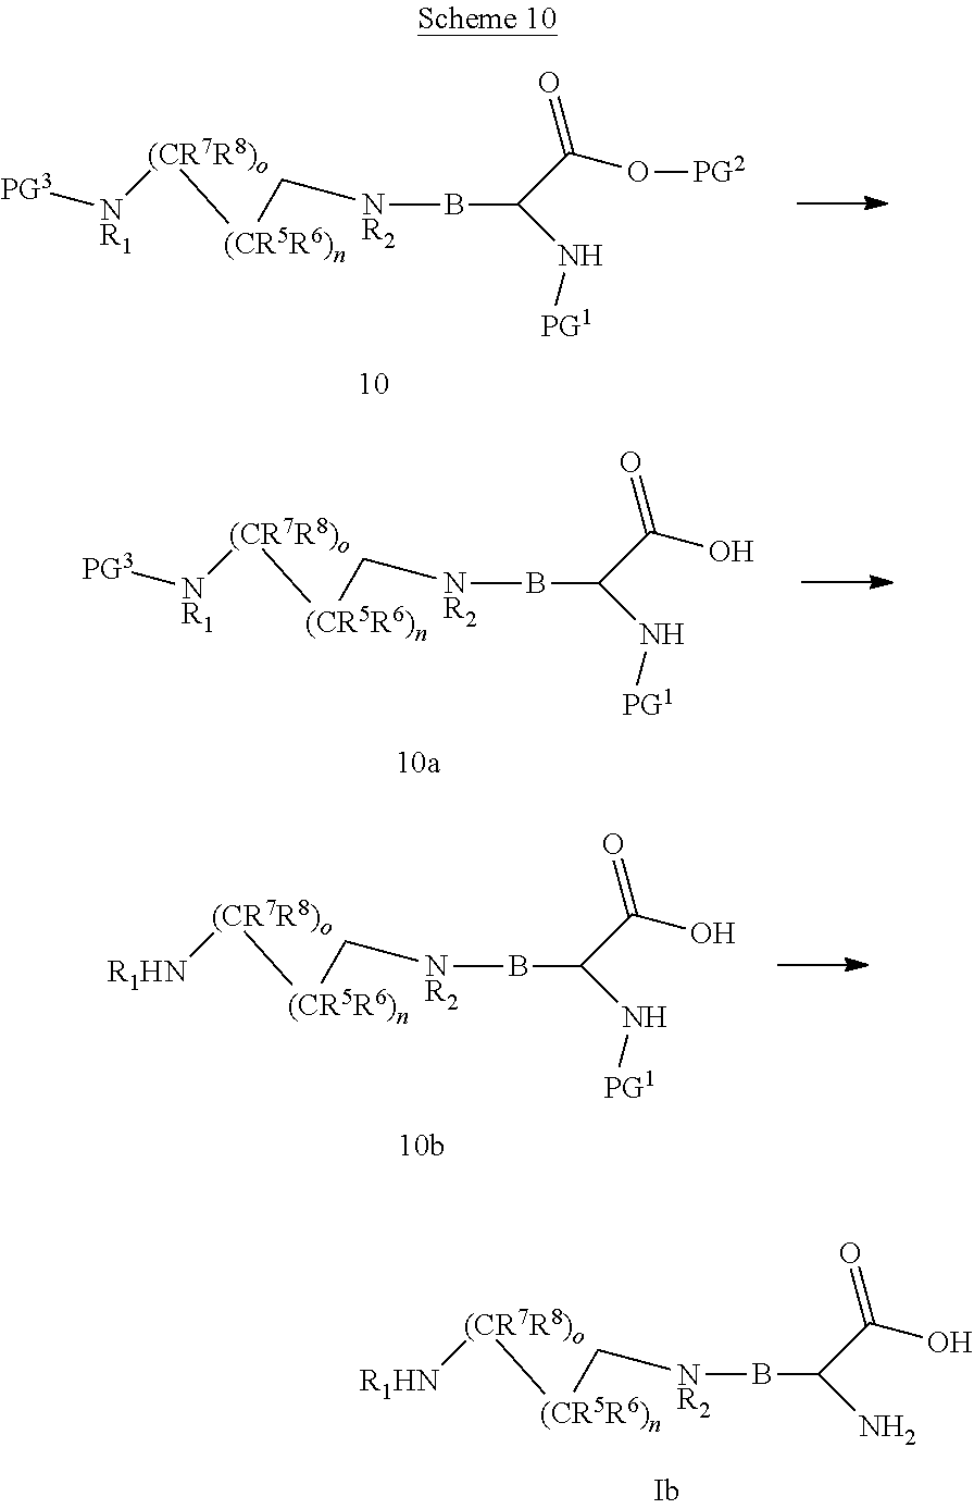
B(C(C(=O)O)N)[NR2]C[(CR5R6)n][(CR7R8)o][R1HN].B(C(C(=O)O[PG2])N[PG1])[NR2]C[(CR5R6)n][(CR7R8)o][NR1][PG3].B(C(C(=O)O)N[PG1])[NR2]C[(CR5R6)n][(CR7R8)o][NR1][PG3].B(C(C(=O)O)N[PG1])[NR2]C[(CR5R6)n][(CR7R8)o][R1HN]
